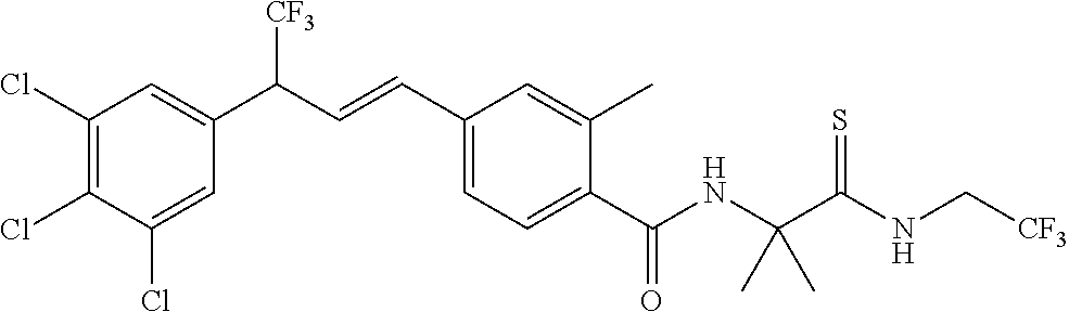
C1(Cl)=C(Cl)C(Cl)=CC(C(C=CC2=CC=C(C(NC(C(NC[CF3])=S)(C)C)=O)C(C)=C2)[CF3])=C1
